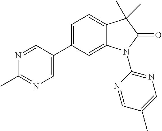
C1(C2=CC=C3C(=C2)N(C2=NC=C(C)C=N2)C(=O)C3(C)C)=CN=C(C)N=C1
